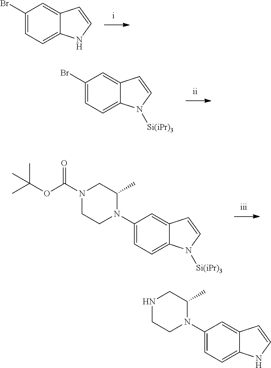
C1(Br)=CC=C2C(=C1)C=CN2.C1(Br)=CC=C2C(=C1)C=CN2[Si(iPr)3].C1(N2C(C)CN(C(OC(C)(C)C)=O)CC2)=CC=C2C(=C1)C=CN2[Si(iPr)3].C1(N2C(C)CNCC2)=CC=C2C(=C1)C=CN2
